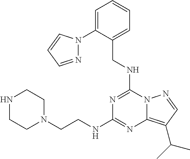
N1=C(NCC2=CC=CC=C2N2N=CC=C2)N2C(=C(C(C)C)C=N2)N=C1NCCN1CCNCC1
